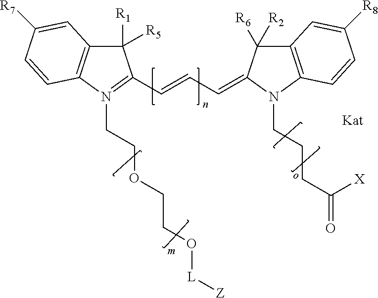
C1([R5])([R1])C2=C(N(CCOCCO[L][Z])=C1C=CC=C1C([R6])([R2])C3=C(N1CCCC(=O)[X])C=CC([R8])=C3)C=CC([R7])=C2
